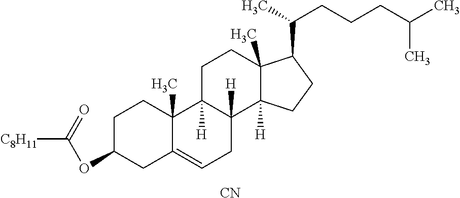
C1C(OC(=O)[C8H11])CC2=CCC3([H])C([H])(C2(C)C1)CCC1(C)C3([H])CCC1C(CCCC(C)C)C.[CN]
